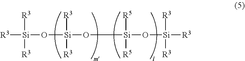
[R3][Si](O[Si]([R3])([R3])OC[Si](O[Si]([R3])([R3])[R3])([R5])[R5])([R3])[R3]
